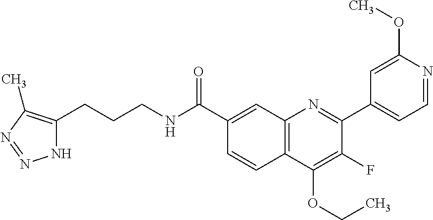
C1(C(NCCCC2=C(C)N=NN2)=O)=CC2=C(C=C1)C(OCC)=C(F)C(C1=CC=NC(OC)=C1)=N2
